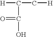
[H]C(C[H])C(O)=O
